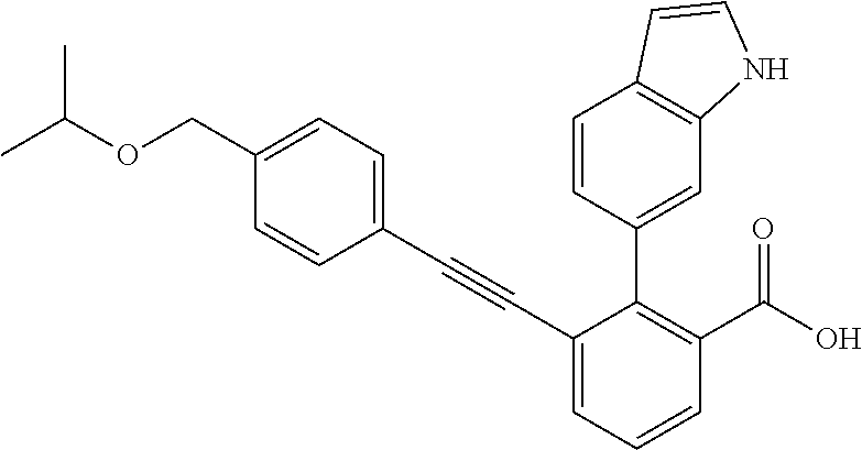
C1(C#CC2=CC=C(COC(C)C)C=C2)=CC=CC(C(O)=O)=C1C1=CC2=C(C=C1)C=CN2
